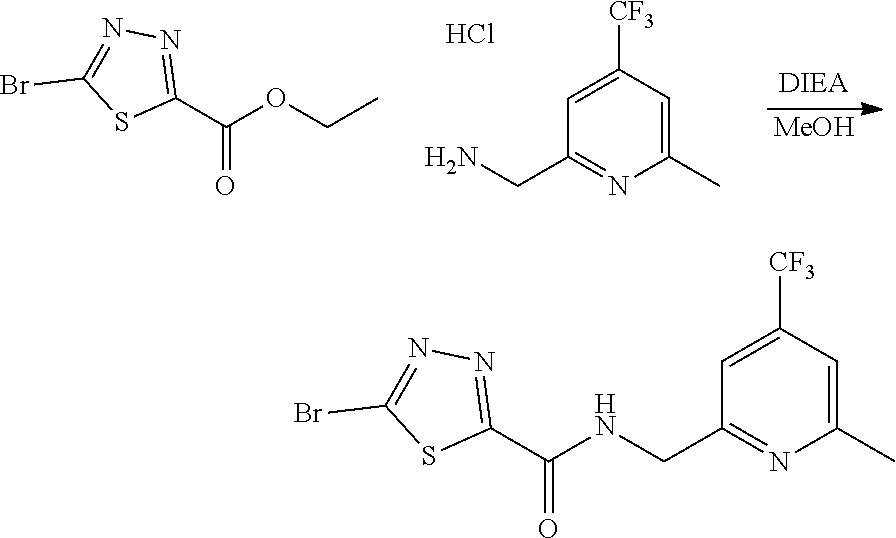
C1(C(OCC)=O)=NN=C(Br)S1.[MeOH].C1(C)=CC([CF3])=CC(CN)=N1.Cl.C1(C)=CC([CF3])=CC(CNC(C2=NN=C(Br)S2)=O)=N1
